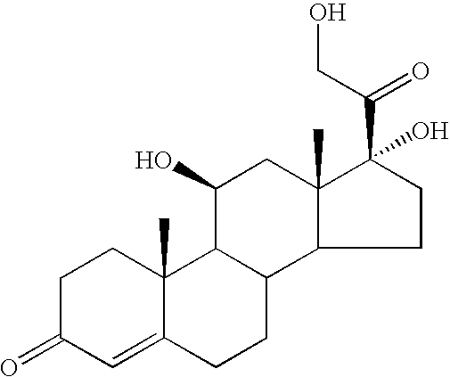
C1CC(C(CO)=O)(O)C2(C)C1C1C(C(O)C2)C2(C)C(=CC(=O)CC2)CC1
